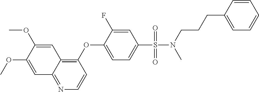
C1=C(OC)C(OC)=CC2=C(OC3=CC=C(S(=O)(=O)N(C)CCCC4=CC=CC=C4)C=C3F)C=CN=C12
